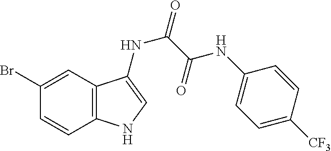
C1(Br)=CC2=C(C=C1)NC=C2NC(C(NC1=CC=C([CF3])C=C1)=O)=O
